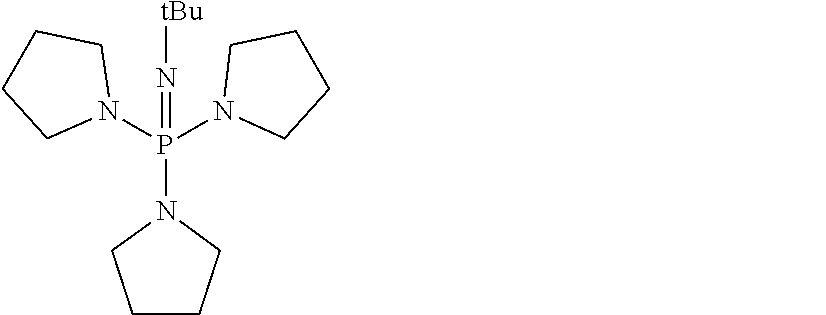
P(N1CCCC1)(N1CCCC1)(N1CCCC1)=N[tBu]
